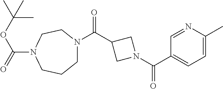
C1N(C(C2CN(C(C3=CC=C(C)N=C3)=O)C2)=O)CCN(C(OC(C)(C)C)=O)CC1
